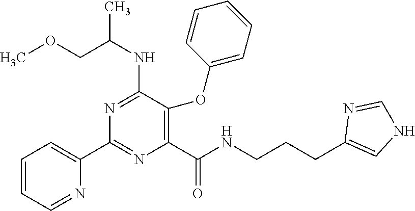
C1(C2=NC(C(NCCCC3=CNC=N3)=O)=C(OC3=CC=CC=C3)C(NC(C)COC)=N2)=CC=CC=N1
